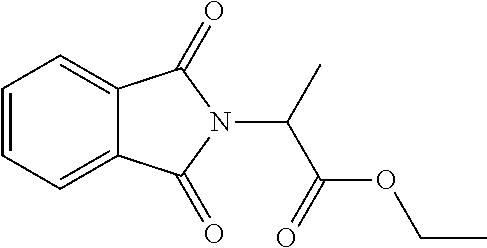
C1=CC=C2C(=C1)C(=O)N(C(C(OCC)=O)C)C2=O
